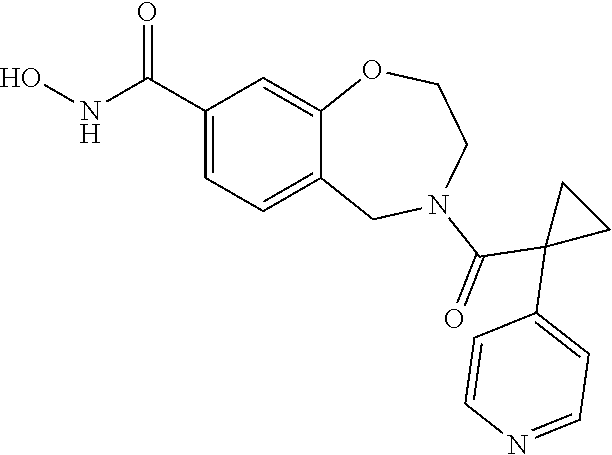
C1(C(NO)=O)=CC=C2C(=C1)OCCN(C(=O)C1(C3=CC=NC=C3)CC1)C2
